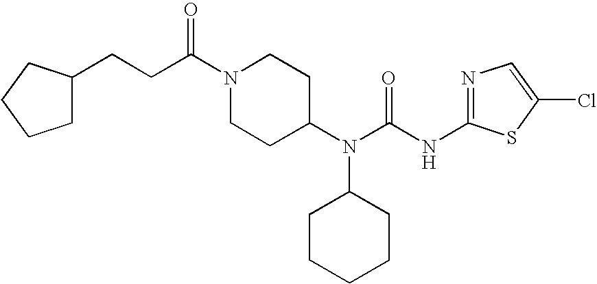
C(CC(N1CCC(N(C(NC2=NC=C(Cl)S2)=O)C2CCCCC2)CC1)=O)C1CCCC1
